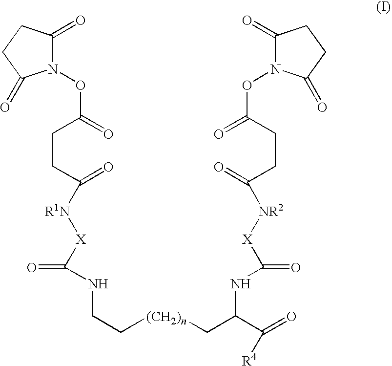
N1(OC(=O)CCC(=O)[R1N][X]C(=O)NCC[(CH2)n]CC(C(=O)[R4])NC(=O)[X][NR2]C(=O)CCC(ON2C(=O)CCC2=O)=O)C(=O)CCC1=O
